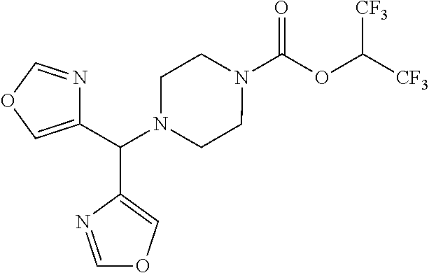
N1(C(OC([CF3])[CF3])=O)CCN(C(C2=COC=N2)C2=COC=N2)CC1
